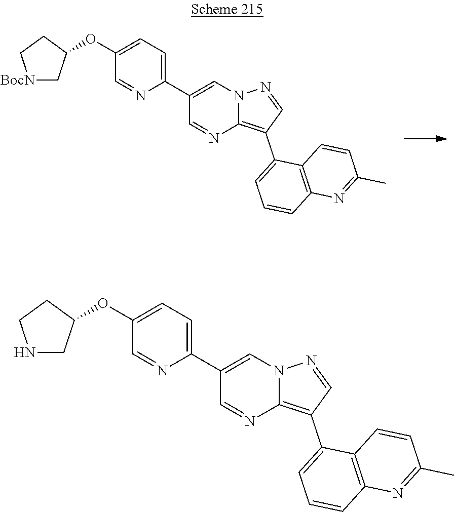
O(C1=CC=C(C2=CN3C(=C(C4=CC=CC5=C4C=CC(C)=N5)C=N3)N=C2)N=C1)C1C[BocN]CC1.O(C1=CC=C(C2=CN3C(=C(C4=CC=CC5=C4C=CC(C)=N5)C=N3)N=C2)N=C1)C1CNCC1
